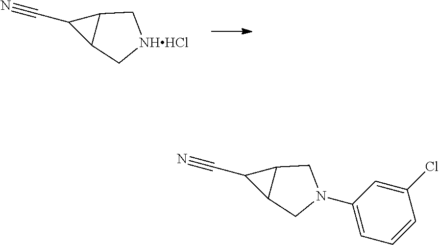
C1(C#N)C2C1C[NHHCl]C2.C1(C#N)C2C1CN(C1=CC=CC(Cl)=C1)C2
